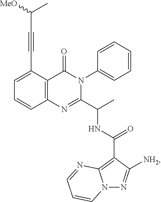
C1=C(C#CC(C)[MeO])C2=C(C=C1)N=C(C(C)NC(=O)C1=C3N(N=C1[NH2])C=CC=N3)N(C1=CC=CC=C1)C2=O
